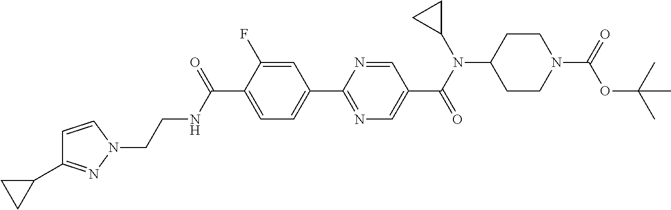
C1(C(NCCN2C=CC(C3CC3)=N2)=O)=CC=C(C2=NC=C(C(N(C3CC3)C3CCN(C(=O)OC(C)(C)C)CC3)=O)C=N2)C=C1F
